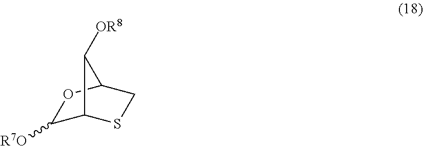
C1([R7O])C2SCC(O1)C2[OR8]
